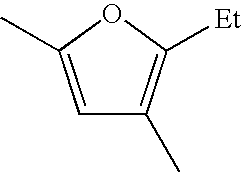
C1=C(C)OC([Et])=C1C
